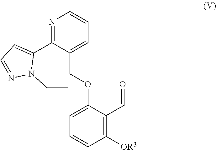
N1=C(C2=CC=NN2C(C)C)C(COC2=CC=CC([OR3])=C2C=O)=CC=C1
